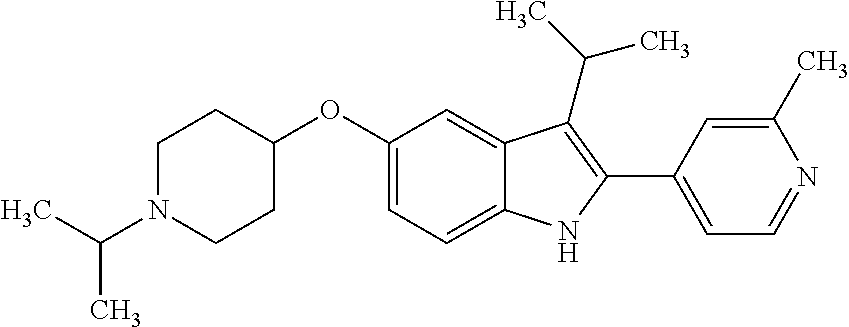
C1(OC2=CC=C3C(=C2)C(C(C)C)=C(C2=CC=NC(C)=C2)N3)CCN(C(C)C)CC1
